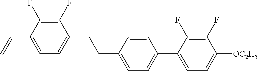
C1(F)=C(F)C(C=C)=CC=C1CCC1=CC=C(C2=CC=C([OC2H5])C(F)=C2F)C=C1
